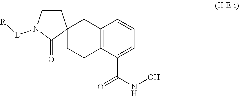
C12=C(C=CC=C1C(NO)=O)CC1(CC2)CCN([L][R])C1=O
